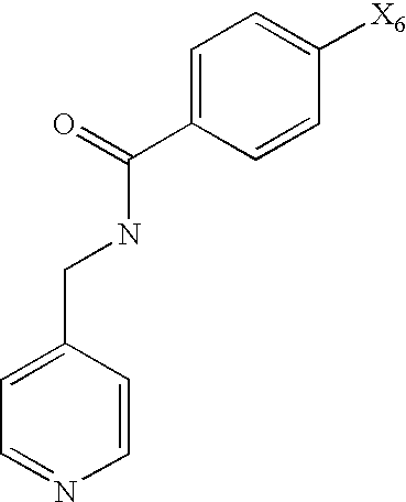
C1=C(CNC(C2=CC=C([X6])C=C2)=O)C=CN=C1
